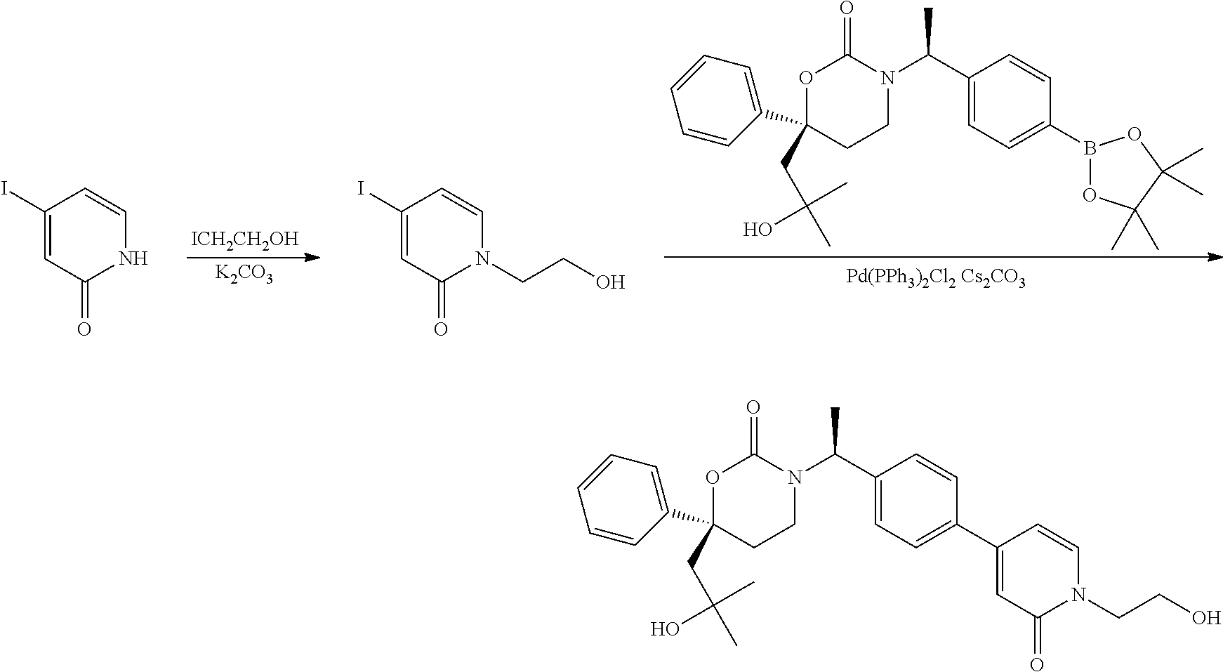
[ICH2CH2OH].[K2CO3].C1(C(N2C(=O)OC(C3=CC=CC=C3)(CC(C)(C)O)CC2)C)=CC=C(B2OC(C)(C)C(C)(C)O2)C=C1.C1(I)=CC(=O)NC=C1.C1(I)=CC(=O)N(CCO)C=C1.C1(C(N2C(=O)OC(C3=CC=CC=C3)(CC(C)(C)O)CC2)C)=CC=C(C2=CC(=O)N(CCO)C=C2)C=C1
